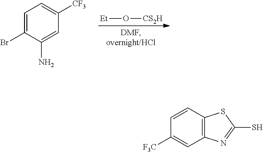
[Et]O[CS2H].C1=C(Br)C(N)=CC([CF3])=C1.C1=CC2=C(C=C1[F3C])N=C(S)S2
